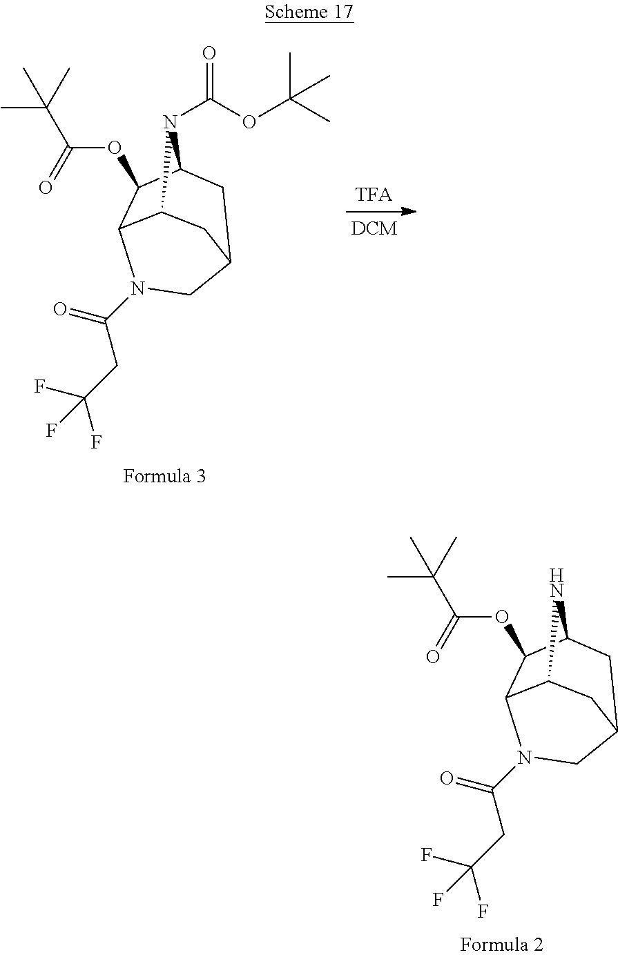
C12C3C(OC(C(C)(C)C)=O)C(N1)CC(C2)CN3C(=O)CC(F)(F)F.C12C3C(OC(C(C)(C)C)=O)C(N1C(OC(C)(C)C)=O)CC(C2)CN3C(=O)CC(F)(F)F
